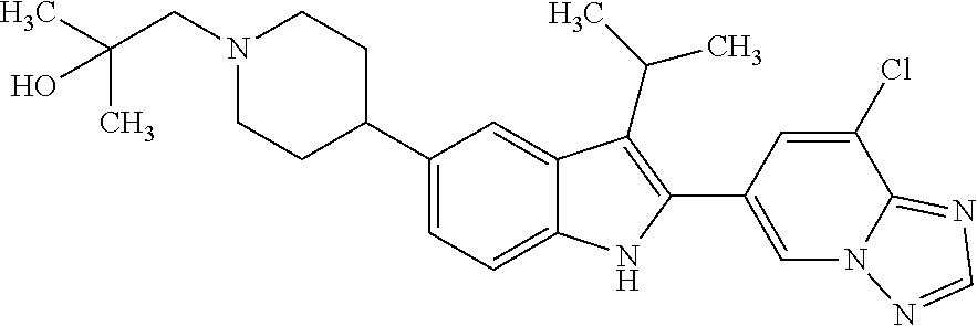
C1(C2CCN(CC(C)(C)O)CC2)=CC=C2C(=C1)C(C(C)C)=C(C1=CN3C(=NC=N3)C(Cl)=C1)N2
